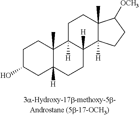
C1C(O)CC2([H])C(C)(C1)C1([H])C([H])(CC2)C2([H])C(C)(CC1)C([OCH3])CC2
